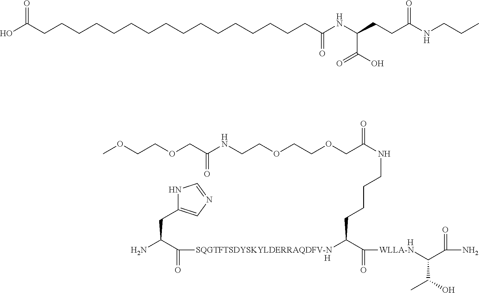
[H].[H].N(CCOCCOCC(NCCCCC([SQGTFTSDYSKYLDERRAQDFV-N]C(=O)C(N)CC1=CN=CN1)C([WLLA-N]C(C(C)O)C(=O)N)=O)=O)C(COCCOC)=O.C(CCCCCCC(NC(CCC(NCCC)=O)C(O)=O)=O)CCCCCCCCCC(O)=O
